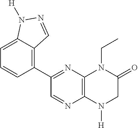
C1=NC2=C(N=C1C1=C3C(=CC=C1)N([H])N=C3)N(CC)C(=O)CN2[H]
